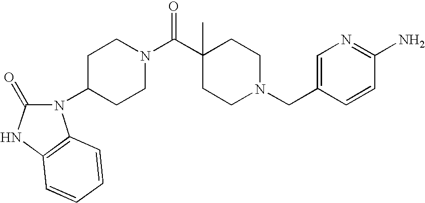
C1(CN2CCC(C(N3CCC(N4C(=O)NC5=C4C=CC=C5)CC3)=O)(C)CC2)=CN=C(N)C=C1
